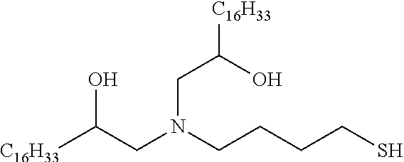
[C16H33]C(CN(CCCCS)CC([C16H33])O)O
